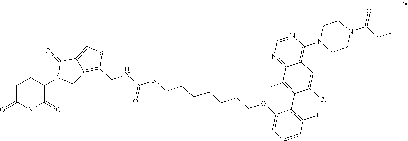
C1C(=O)NC(=O)C(N2CC3=C(CNC(NCCCCCCCOC4=CC=CC(F)=C4C4=C(F)C5=NC=NC(N6CCN(C(CC)=O)CC6)=C5C=C4Cl)=O)SC=C3C2=O)C1
